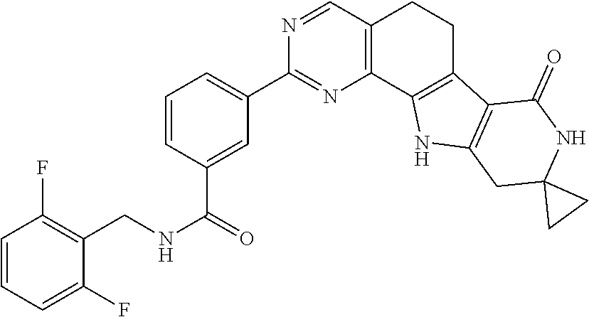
C1=CC(C(NCC2=C(F)C=CC=C2F)=O)=CC(C2=NC3=C(C=N2)CCC2=C3NC3=C2C(=O)NC2(C3)CC2)=C1
